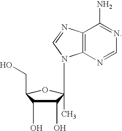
C12=C(N=CN=C1N)N(C1(C)C(O)C(O)C(CO)O1)C=N2
